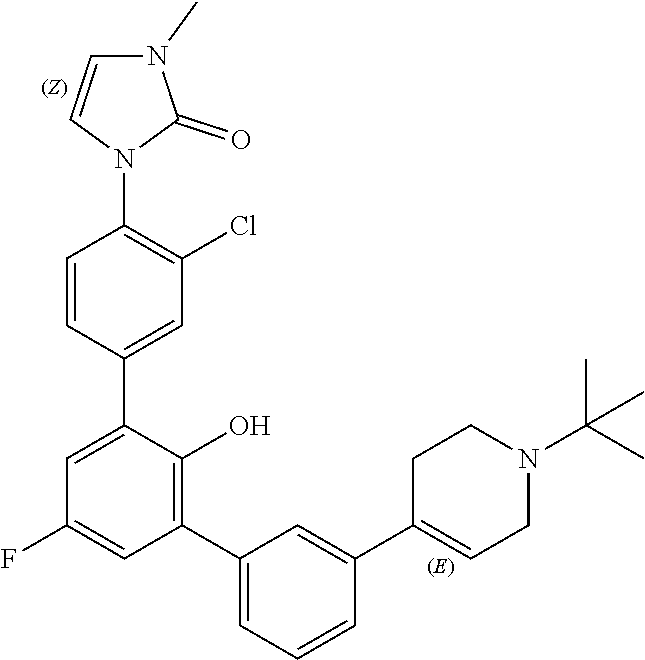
C1C=C(C2=CC(C3=C(O)C(C4=CC(Cl)=C(N5C=CN(C)C5=O)C=C4)=CC(F)=C3)=CC=C2)CCN1C(C)(C)C
